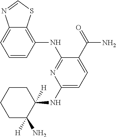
C1(NC2([H])CCCCC2([H])N)=CC=C(C(=O)N)C(NC2=C3C(=CC=C2)N=CS3)=N1
